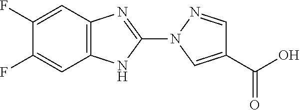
C1(F)=CC2=C(C=C1F)NC(N1C=C(C(O)=O)C=N1)=N2
